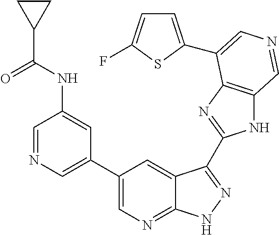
C1(C2=CN=CC(NC(C3CC3)=O)=C2)=CN=C2C(=C1)C(C1=NC3=C(N1)C=NC=C3C1=CC=C(F)S1)=NN2
